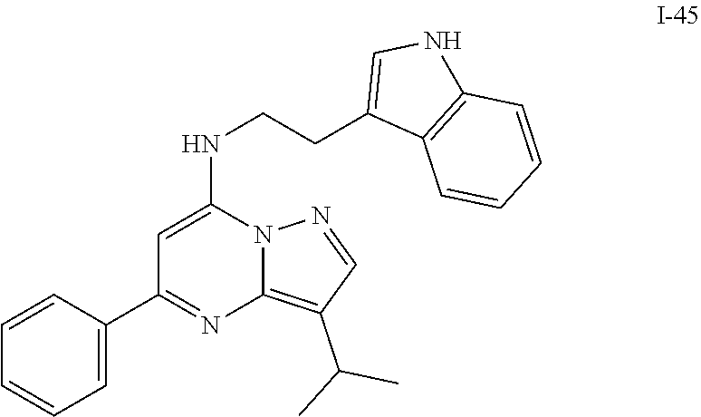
C1=C(C2=NC3=C(C(C)C)C=NN3C(NCCC3=CNC4=C3C=CC=C4)=C2)C=CC=C1
